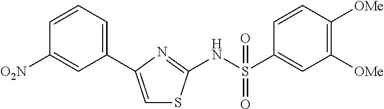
C1(C2=CSC(NS(C3=CC([OMe])=C([OMe])C=C3)(=O)=O)=N2)=CC=CC([O2N])=C1
